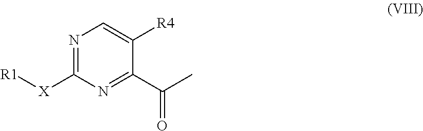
N1=C([X][R1])N=C(C(C)=O)C([R4])=C1
